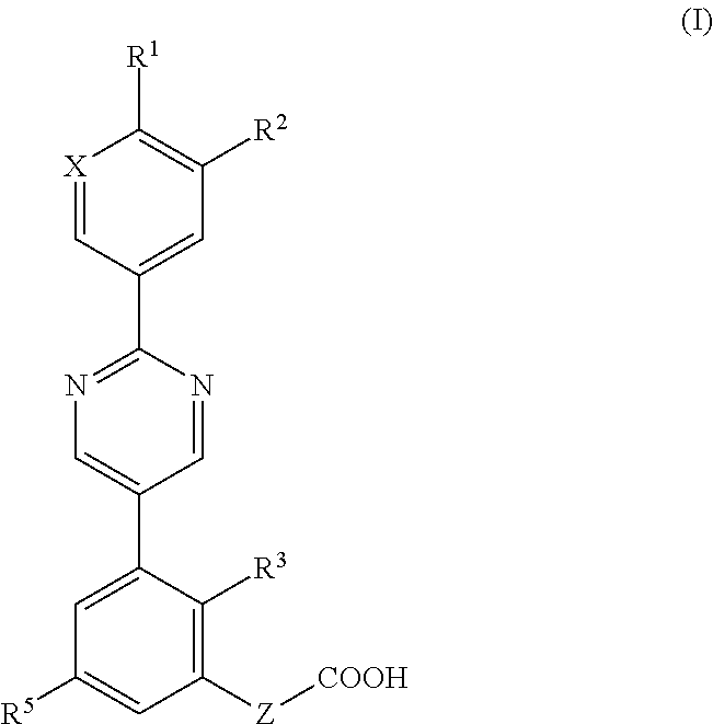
[X]1=CC(C2=NC=C(C3=CC([R5])=CC([Z][COOH])=C3[R3])C=N2)=CC([R2])=C1[R1]
